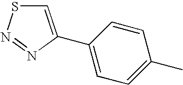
C1=C(C2=CC=C(C)C=C2)N=NS1
